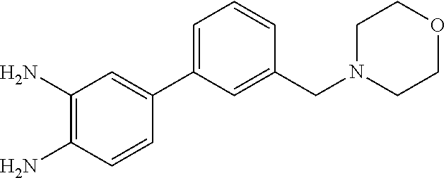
C1=C(C2=CC(N)=C(N)C=C2)C=C(CN2CCOCC2)C=C1
